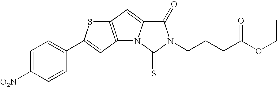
C1=C([O2N])C=CC(C2=CC3=C(C=C4N3C(=S)N(CCCC(OCC)=O)C4=O)S2)=C1
